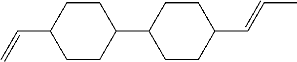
C1CC(C=C)CCC1C1CCC(C=CC)CC1
